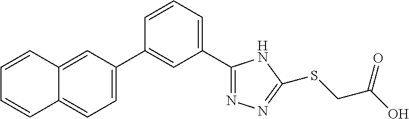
C1(C2=NN=C(SCC(O)=O)N2)=CC=CC(C2=CC=C3C(=C2)C=CC=C3)=C1
